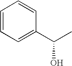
C1=CC=C(C(C)O)C=C1
